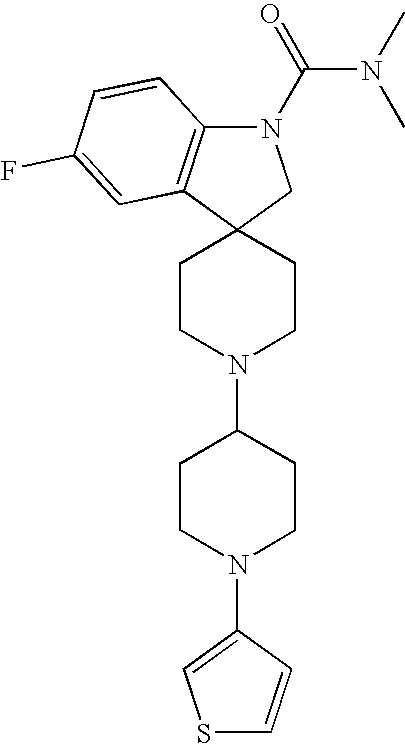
C1CN(C2CCN(C3=CSC=C3)CC2)CCC12CN(C(=O)N(C)C)C1=C2C=C(F)C=C1
